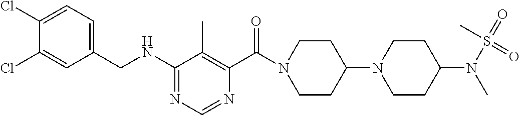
C1(Cl)=CC(CNC2=NC=NC(C(=O)N3CCC(N4CCC(N(S(=O)(=O)C)C)CC4)CC3)=C2C)=CC=C1Cl
